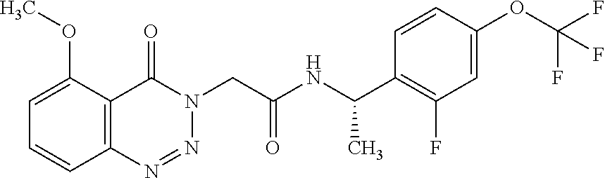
C1(OC)=CC=CC2=C1C(=O)N(CC(NC(C1=C(F)C=C(OC(F)(F)F)C=C1)C)=O)N=N2
